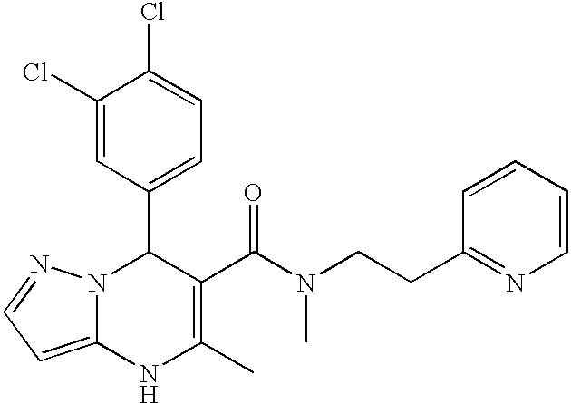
C1(Cl)=CC(C2N3C(=CC=N3)NC(C)=C2C(N(CCC2=NC=CC=C2)C)=O)=CC=C1Cl
